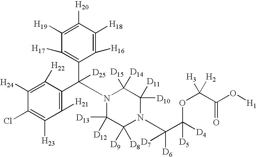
C1([H24])=C([H22])C(C(C2=C([H17])C([H19])=C([H20])C([H18])=C2[H16])([D25])N2C([D13])([D12])C([D9])([D8])N(C(C([D4])(OC([H2])([H3])C(O[H1])=O)[D5])([D6])[D7])C([D10])([D11])C2([D15])[D14])=C([H21])C([H23])=C1Cl
